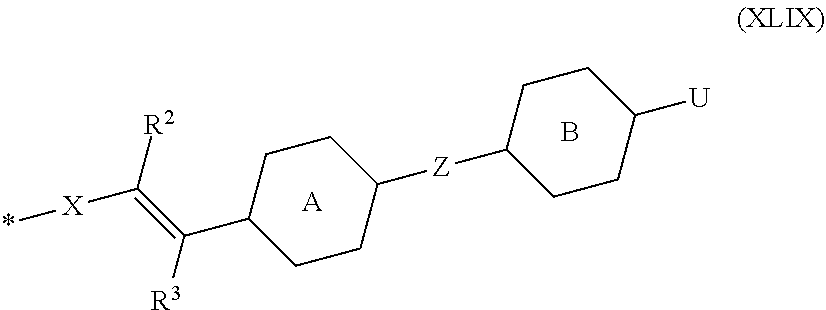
C1CC([Z]C2CCC([U])CC2)CCC1C(=C([R2])[X]*)[R3].[A].B
